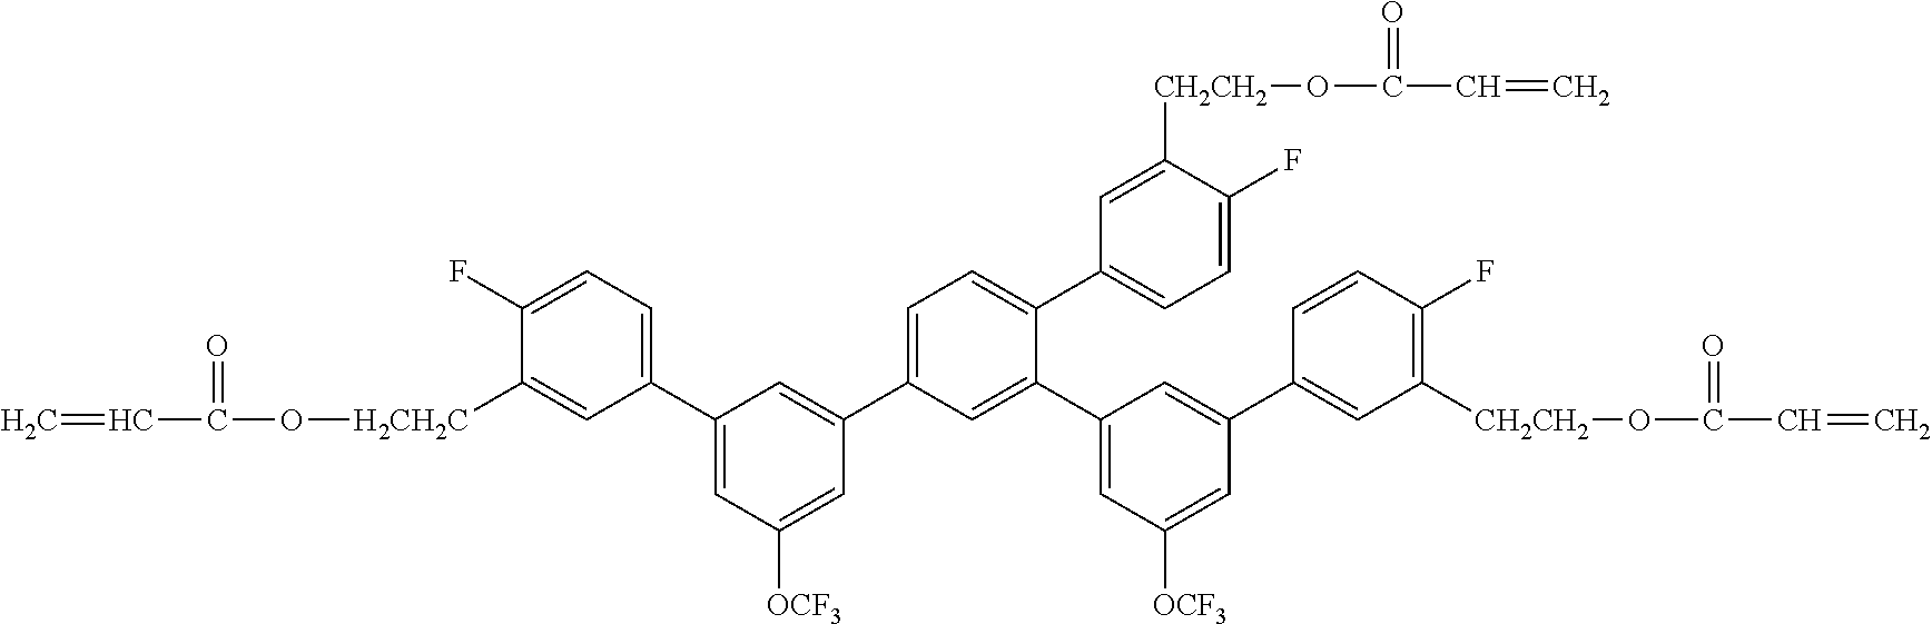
C=CC(=O)O[H2CH2C]C1=CC(C2=CC([OCF3])=CC(C3=CC=C(C4=CC=C(F)C([CH2CH2]OC(C=C)=O)=C4)C(C4=CC([OCF3])=CC(C5=CC([CH2CH2]OC(C=C)=O)=C(F)C=C5)=C4)=C3)=C2)=CC=C1F
